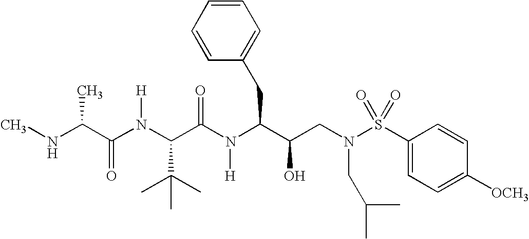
CNC(C(N(C(C(N(C(C(CN(S(C1=CC=C([OCH3])C=C1)(=O)=O)CC(C)C)O)CC1=CC=CC=C1)[H])=O)C(C)(C)C)[H])=O)C
